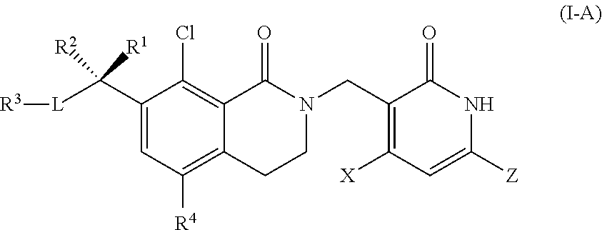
C1(C([L][R3])([R1])[R2])=CC([R4])=C2C(=C1Cl)C(=O)N(CC1=C([X])C=C([Z])NC1=O)CC2
